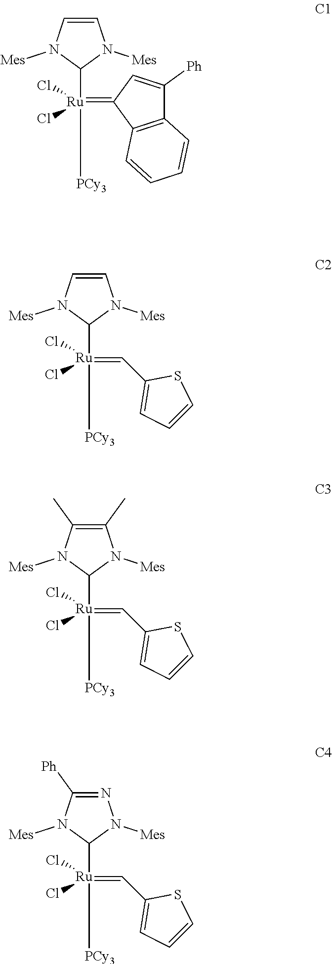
C1=CN([Mes])C([Ru](=C2C3=C(C([Ph])=C2)C=CC=C3)(Cl)(Cl)[PCy3])N1[Mes].C1=CN([Mes])C([Ru](=CC2=CC=CS2)(Cl)(Cl)[PCy3])N1[Mes].C1(C)=C(C)N([Mes])C([Ru](=CC2=CC=CS2)(Cl)(Cl)[PCy3])N1[Mes].N1=C([Ph])N([Mes])C([Ru](=CC2=CC=CS2)(Cl)(Cl)[PCy3])N1[Mes]
